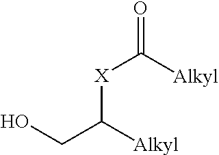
OCC([Alkyl])[X]C(=O)[Alkyl]
